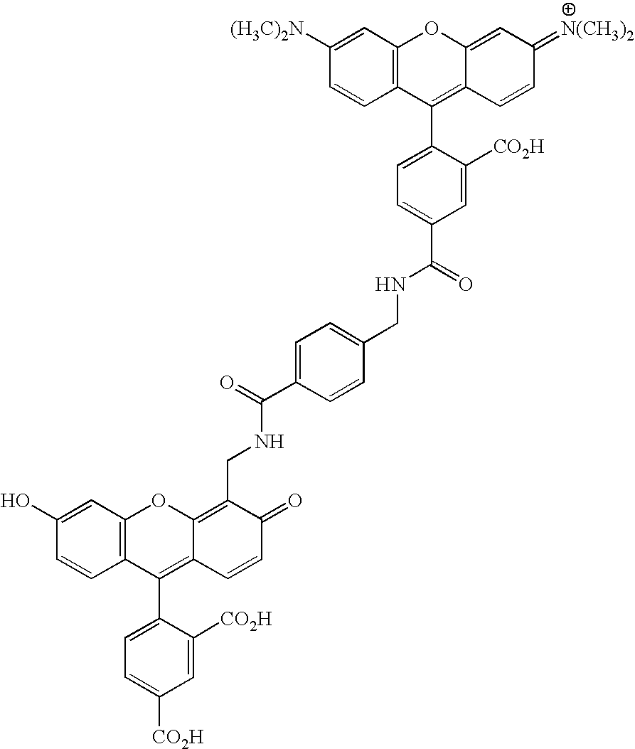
C12=C(C=C([(H3C)2N])C=C1)OC1=CC(=[N(CH3)2])C=CC1=C2C1=CC=C(C(NCC2=CC=C(C(NCC3=C4C(=C(C5=CC=C([CO2H])C=C5[CO2H])C5=C(C=C(O)C=C5)O4)C=CC3=O)=O)C=C2)=O)C=C1[CO2H]
